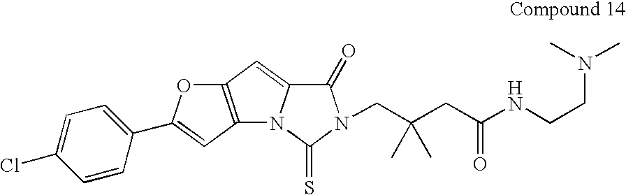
C12=C(C=C(C3=CC=C(Cl)C=C3)O1)N1C(=C2)C(=O)N(CC(CC(NCCN(C)C)=O)(C)C)C1=S
